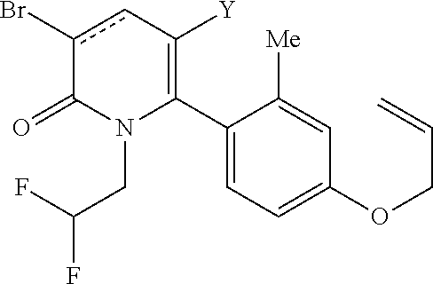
C1(C2=C([Y])cc(Br)C(=O)N2CC(F)F)=CC=C(OCC=C)C=C1[Me]
